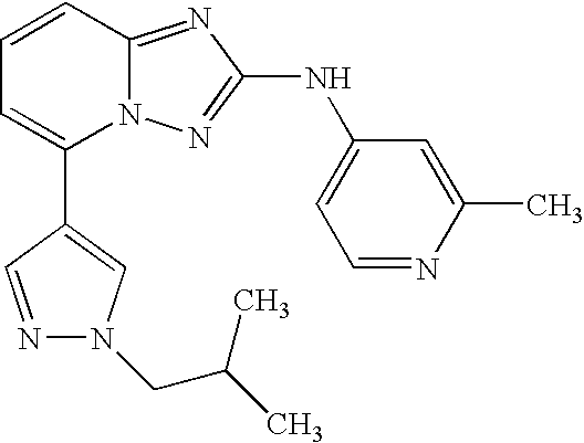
C1(C2=CN(CC(C)C)N=C2)=CC=CC2=NC(NC3=CC=NC(C)=C3)=NN12
